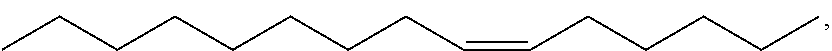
CCCCCCCCC=CCCCCC
